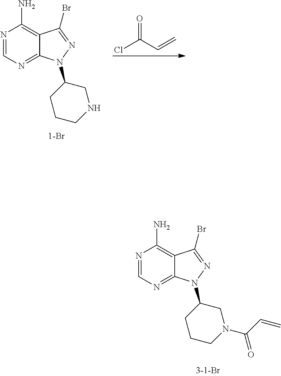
N1=CN=C2C(=C1N)C(Br)=NN2C1CCCNC1.ClC(C=C)=O.N1=CN=C2C(=C1N)C(Br)=NN2C1CCCN(C(C=C)=O)C1
